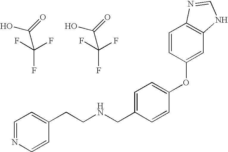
OC(=O)C(F)(F)F.N(CC1=CC=C(OC2=CC3=C(C=C2)N=CN3)C=C1)CCC1=CC=NC=C1.OC(=O)C(F)(F)F
